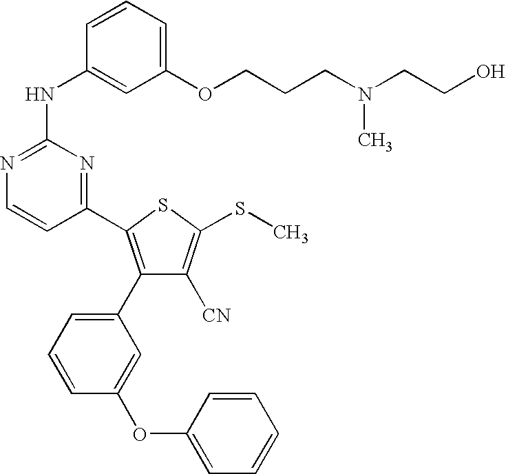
C1=CC(NC2=NC=CC(C3=C(C4=CC=CC(OC5=CC=CC=C5)=C4)C([CN])=C(SC)S3)=N2)=CC(OCCCN(C)CCO)=C1
